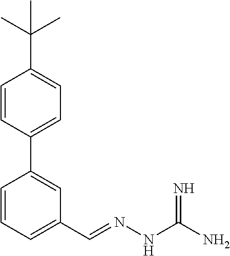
C1(C2=CC=C(C(C)(C)C)C=C2)=CC(C=NNC(N)=N)=CC=C1
